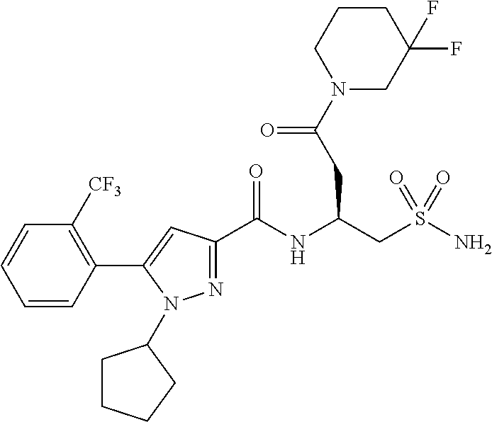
C1(C2=CC(C(NC(CS(N)(=O)=O)CC(N3CC(F)(F)CCC3)=O)=O)=NN2C2CCCC2)=C([CF3])C=CC=C1
